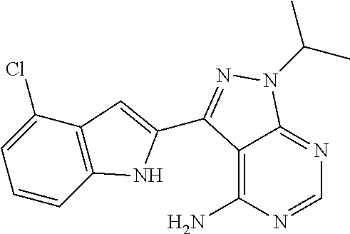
C12=C(N)N=CN=C1N(C(C)C)N=C2C1=CC2=C(C=CC=C2Cl)N1
